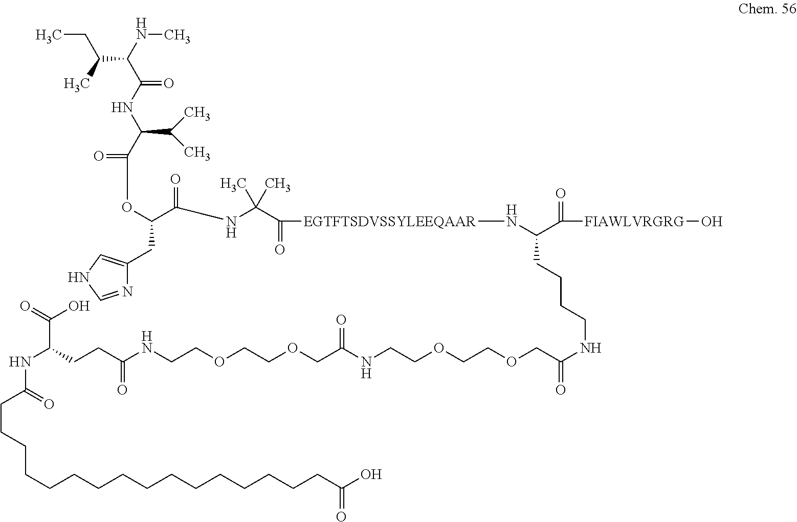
C(C(C(=O)NC(C(C)C)C(OC(CC1=CNC=N1)C(=O)NC(C([EGTFTSDVSSYLEEQAAR]NC(C(=O)[FIAWLVRGRG]O)CCCCNC(=O)COCCOCCNC(COCCOCCNC(CCC(NC(CCCCCCCCCCCCCCCCC(O)=O)=O)C(O)=O)=O)=O)=O)(C)C)=O)NC)(CC)C
